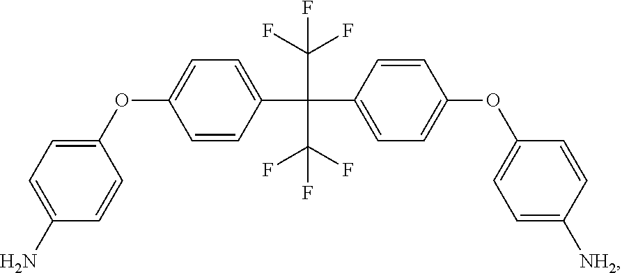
C1=CC(OC2=CC=C(C(C(F)(F)F)(C3=CC=C(OC4=CC=C([NH2])C=C4)C=C3)C(F)(F)F)C=C2)=CC=C1N
